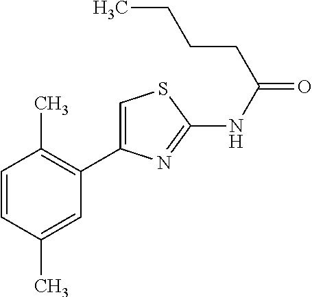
C1=CC(C)=CC(C2=CSC(NC(=O)CCCC)=N2)=C1C
